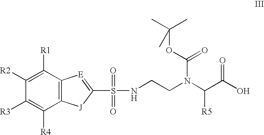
C1([R2])=C([R1])C2=C(C([R4])=C1[R3])[J]C(S(=O)(NCCN(C(C(O)=O)[R5])C(=O)OC(C)(C)C)=O)=[E]2
